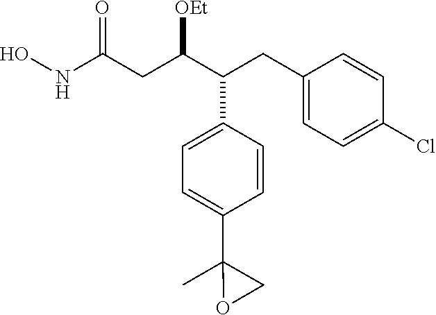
C1(CC(C(CC(NO)=O)[OEt])C2=CC=C(C3(C)OC3)C=C2)=CC=C(Cl)C=C1
